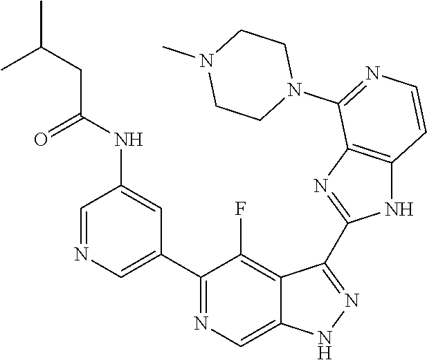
C1=NC=C(C2=NC=C3C(=C2F)C(C2=NC4=C(N2)C=CN=C4N2CCN(C)CC2)=NN3)C=C1NC(CC(C)C)=O
